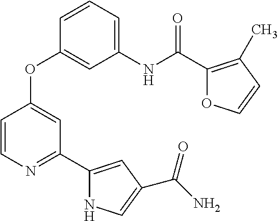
C1(NC(C2=C(C)C=CO2)=O)=CC=CC(OC2=CC(C3=CC(C(=O)N)=CN3)=NC=C2)=C1
